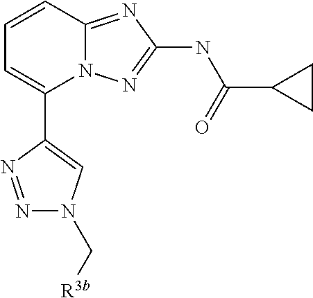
C1(C2=CC=CC3=NC(NC(=O)C4CC4)=NN23)=CN(C[R3b])N=N1
